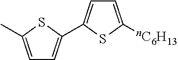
C1=C(C)SC(C2=CC=C([nC6H13])S2)=C1
